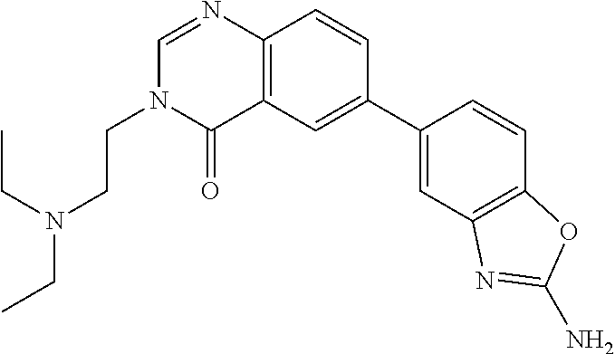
C12=C(C=C(C3=CC4=C(C=C3)OC(N)=N4)C=C1)C(=O)N(CCN(CC)CC)C=N2
